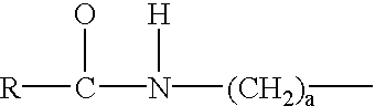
[R]C(O)N([(CH2)a]C)[H]
